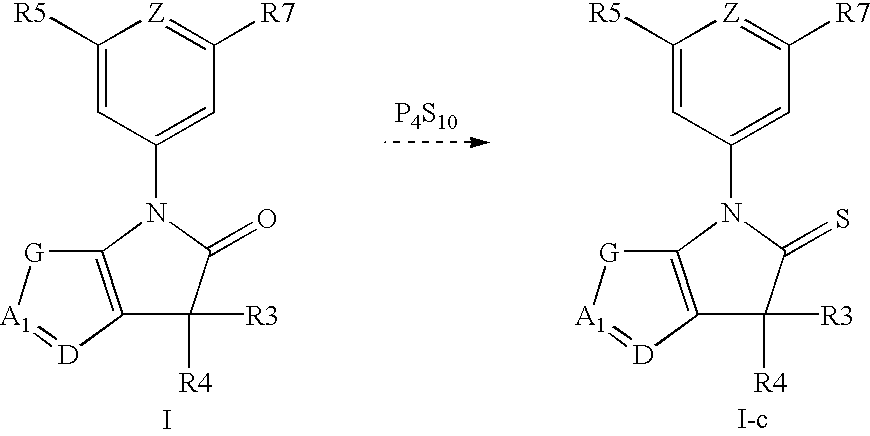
C1([R5])=CC(N2C3=C(C([R3])([R4])C2=O)[D]=[A1][G]3)=CC([R7])=[Z]1.I.C1([R5])=CC(N2C3=C(C([R3])([R4])C2=S)[D]=[A1][G]3)=CC([R7])=[Z]1.[I-c].[P4S10]
